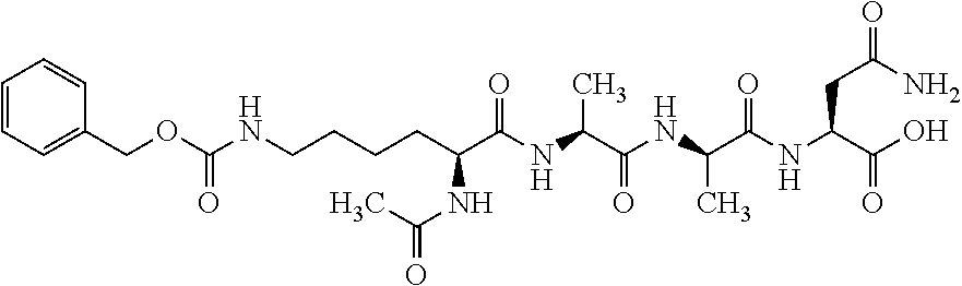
C1=CC=C(COC(NCCCCC(C(NC(C(=O)NC(C(NC(C(O)=O)CC(=O)N)=O)C)C)=O)NC(=O)C)=O)C=C1
